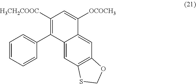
C1([H3CH2COOC])=C(C2=CC=CC=C2)C2=CC3=C(C=C2C([OCOCH3])=C1)OCS3
